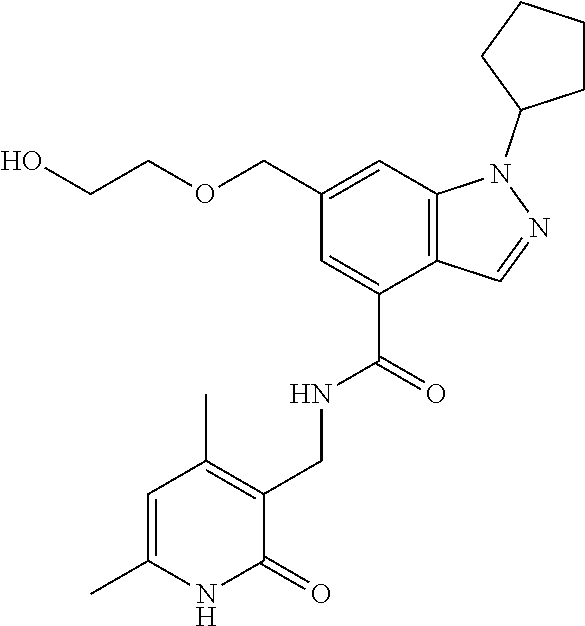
C12=C(C=C(COCCO)C=C1C(=O)NCC1=C(C)C=C(C)NC1=O)N(C1CCCC1)N=C2
